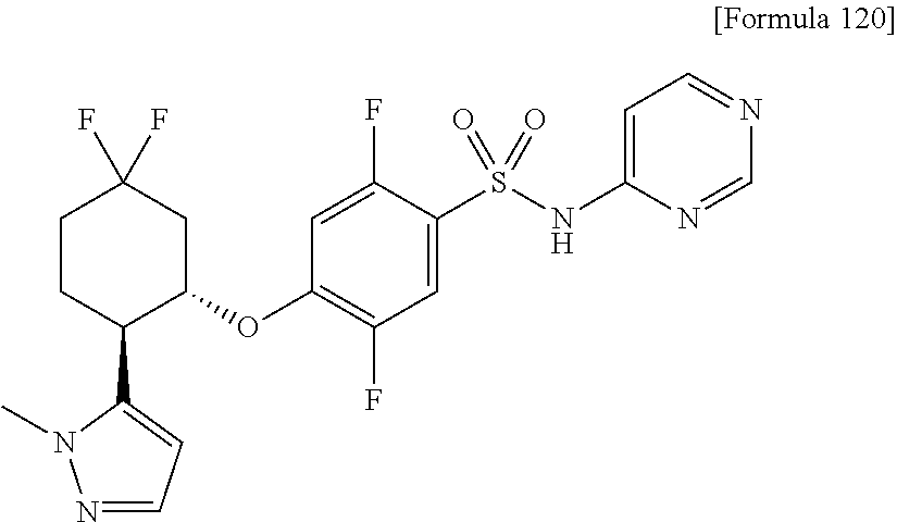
N1=CC=C(C2C(OC3=C(F)C=C(S(NC4=CC=NC=N4)(=O)=O)C(F)=C3)CC(F)(F)CC2)N1C
